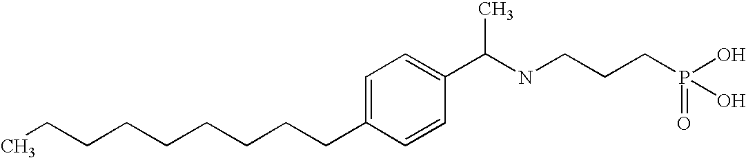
CCCCCCCCCC1=CC=C(C(NCCCP(O)(=O)O)C)C=C1
